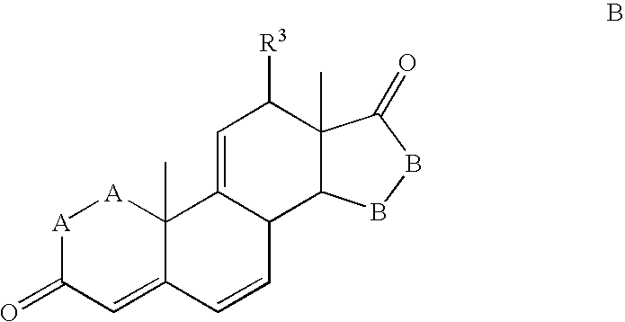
[A]1C(=O)C=C2C(C)([A]1)C1=CC([R3])C3(C)C(C1C=C2)BBC3=O
